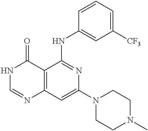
C12=C(C=C(N3CCN(C)CC3)N=C1NC1=CC([CF3])=CC=C1)N=CNC2=O
